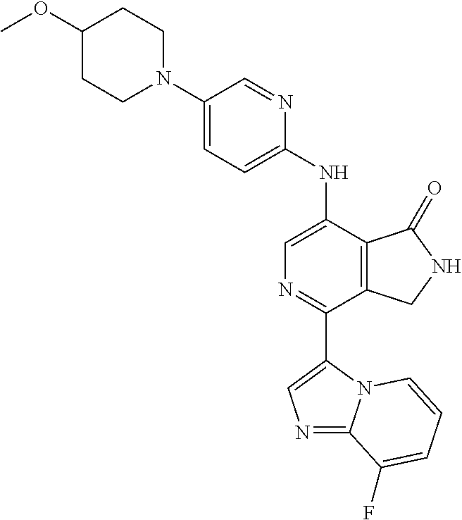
C1(N2CCC(OC)CC2)=CC=C(NC2=CN=C(C3=CN=C4N3C=CC=C4F)C3=C2C(=O)NC3)N=C1
